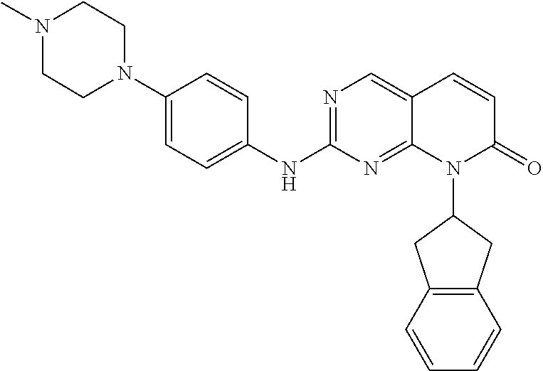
N1=C(NC2=CC=C(N3CCN(C)CC3)C=C2)N=C2C(=C1)C=CC(=O)N2C1CC2=C(C1)C=CC=C2
